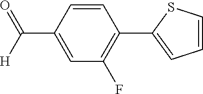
C1=CC(C([H])=O)=CC(F)=C1C1=CC=CS1
